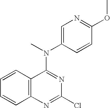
N(C1=NC(Cl)=NC2=C1C=CC=C2)(C1=CN=C(OC)C=C1)C
